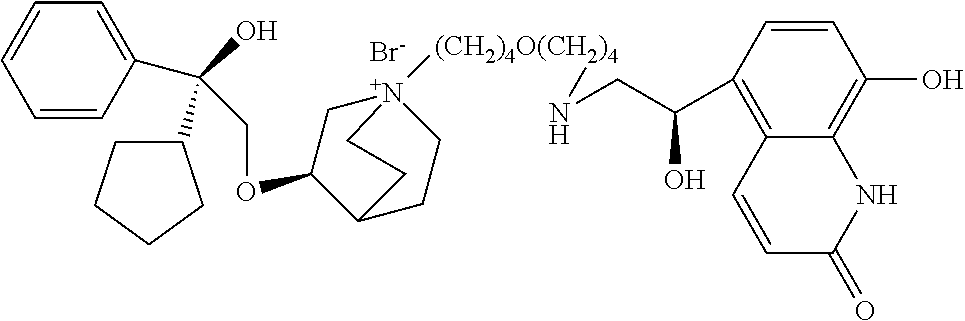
C(OC1C[N+]2([(CH2)4O(CH2)4]NCC(C3=C4C(=C(O)C=C3)NC(=O)C=C4)O)CCC1CC2)C(C1=CC=CC=C1)(O)C1CCCC1.[Br-]
